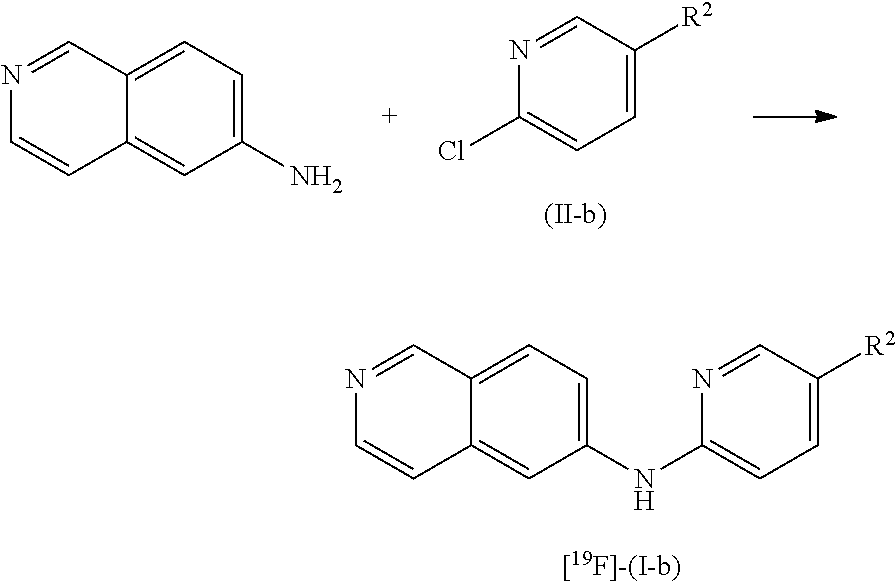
C1=C(NC2=CC=C([R2])C=N2)C=C2C(=C1)C=NC=C2.C1=C([R2])C=NC(Cl)=C1.C1(N)=CC=C2C(=C1)C=CN=C2
